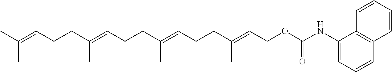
CC(=CCCC(=CCCC(=CCCC(=CCOC(NC1=CC=CC2=C1C=CC=C2)=O)C)C)C)C
